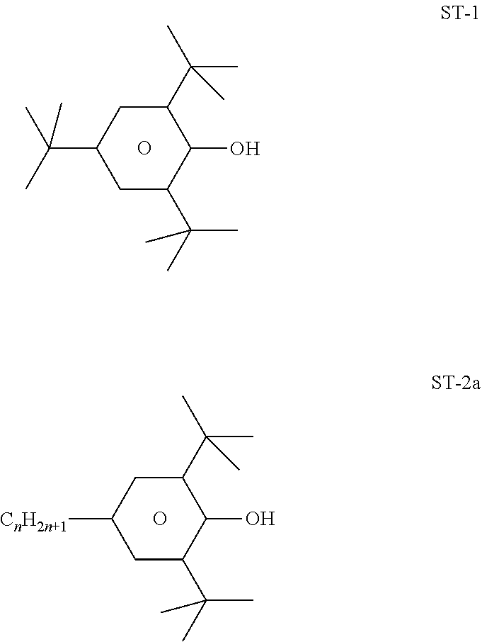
C1(C(C)(C)C)CC([CnH2n+1])CC(C(C)(C)C)C1O.O.C1(C(C)(C)C)CC(C(C)(C)C)CC(C(C)(C)C)C1O.O
